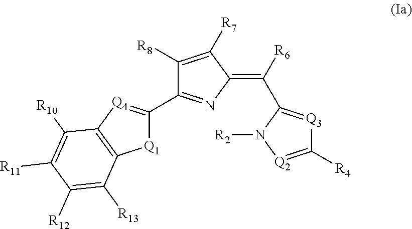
C1([R8])=C([R7])C(=C([R6])C2=[Q3]C([R4])=[Q2]N2[R2])N=C1C1=[Q4]C2=C([Q1]1)C([R13])=C([R12])C([R11])=C2[R10]
